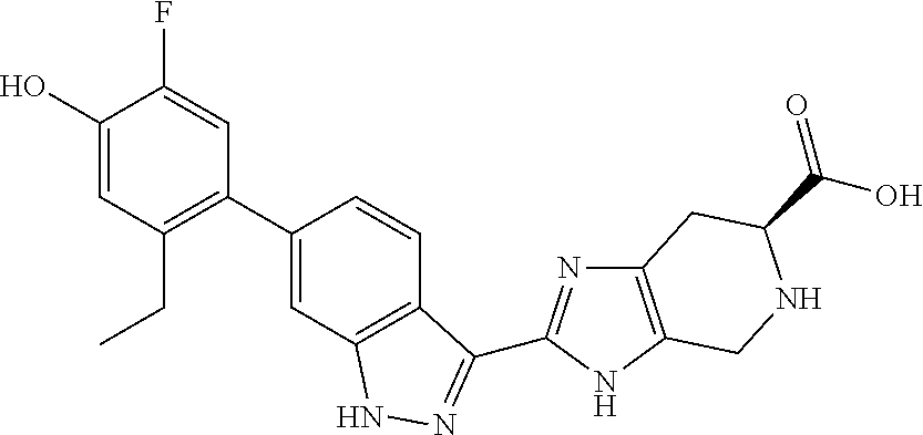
C1(C2=C(CC)C=C(O)C(F)=C2)=CC2=C(C=C1)C(C1=NC3=C(N1)CNC(C(=O)O)C3)=NN2
